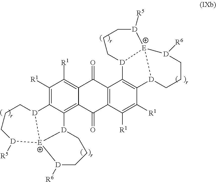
C12=C([R1])C([R1])=C3C(=C1C(=O)C1=C(C2=O)C2=C(C([R1])=C1[R1])[D]1[E]4([D]2CCC[D]4[R5])[D]([R6])CCC1)[D]1[E]2([D]3CCC[D]2[R5])[D]([R6])CCC1
